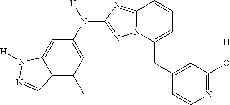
C12=C(C)C=C(N([H])C3=NN4C(=N3)C=CC=C4CC3=CC(O[H])=NC=C3)C=C1N([H])N=C2
